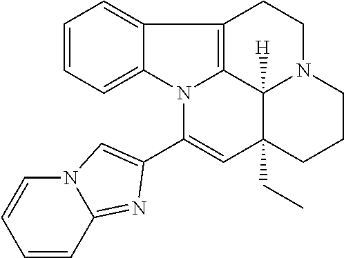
C1=CC=C2C(=C1)C1=C3N2C(C2=CN4C(=N2)C=CC=C4)=CC2(CC)C3([H])N(CC1)CCC2
